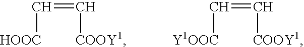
C(=C[COOY1])[HOOC].C(=C[COOY1])[Y1OOC]
